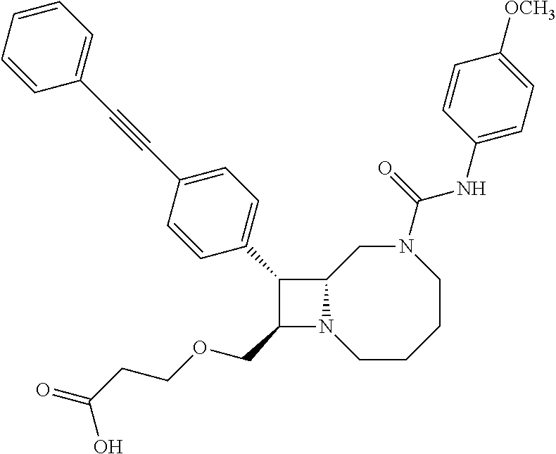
C1(COCCC(=O)O)N2C(C1C1=CC=C(C#CC3=CC=CC=C3)C=C1)CN(C(NC1=CC=C([OCH3])C=C1)=O)CCCC2
